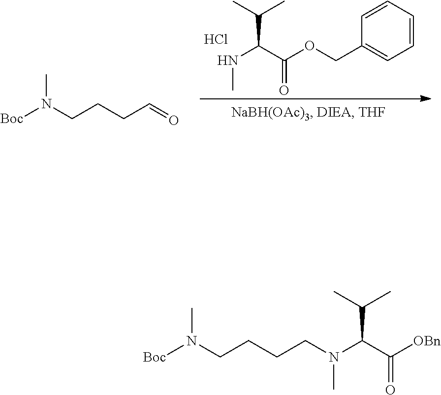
N(C)C(C(=O)OCC1=CC=CC=C1)C(C)C.Cl.C(CC=O)CN([Boc])C.N(C)(C(C(=O)[OBn])C(C)C)CCCCN([Boc])C
